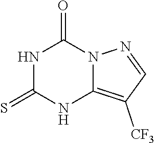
N1C(=S)NC2=C([CF3])C=NN2C1=O
